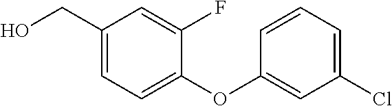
C1(CO)=CC=C(OC2=CC(Cl)=CC=C2)C(F)=C1
